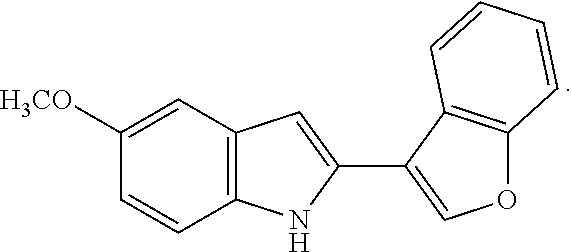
C1=C([H3CO])C=CC2=C1C=C(C1=COC3=C1C=CC=C3)N2
